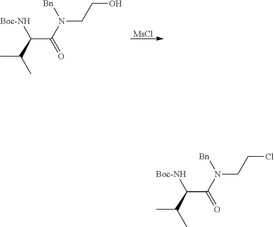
[MsCl].[Boc-NH]C(C(N([Bn])CCO)=O)C(C)C.[Boc-NH]C(C(N([Bn])CCCl)=O)C(C)C
